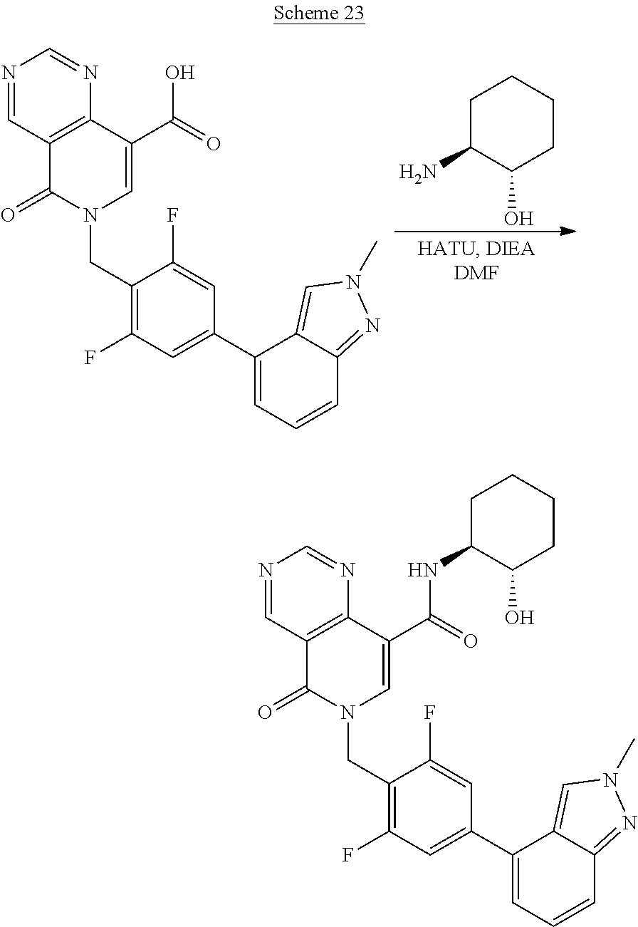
C1C(N)C(O)CCC1.C1(C(=O)O)=CN(CC2=C(F)C=C(C3=CC=CC4=NN(C)C=C34)C=C2F)C(=O)C2=C1N=CN=C2.C1(C(=O)NC2C(O)CCCC2)=CN(CC2=C(F)C=C(C3=CC=CC4=NN(C)C=C34)C=C2F)C(=O)C2=C1N=CN=C2
